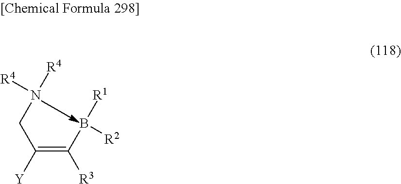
C(N([R4])[R4])C(=C(B([R1])[R2])[R3])[Y]
